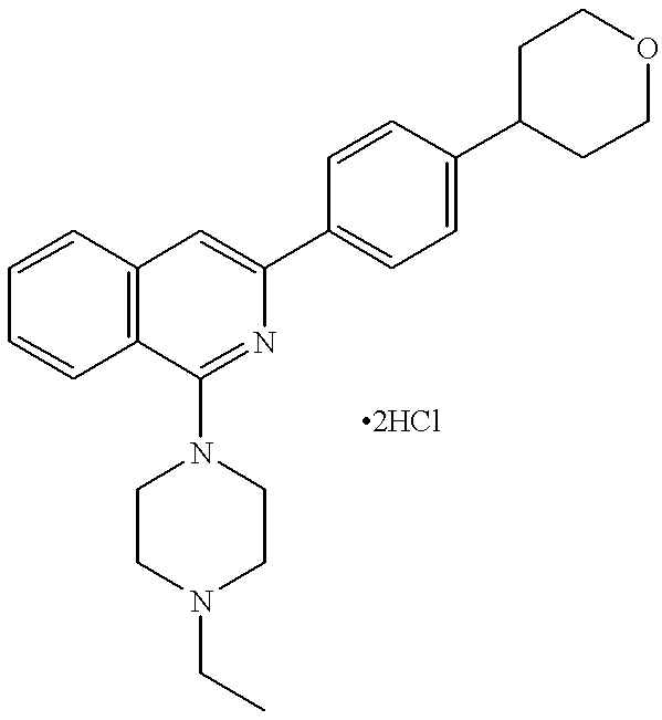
C12=C(C=CC=C1)C(N1CCN(CC)CC1)=NC(C1=CC=C(C3CCOCC3)C=C1)=C2
